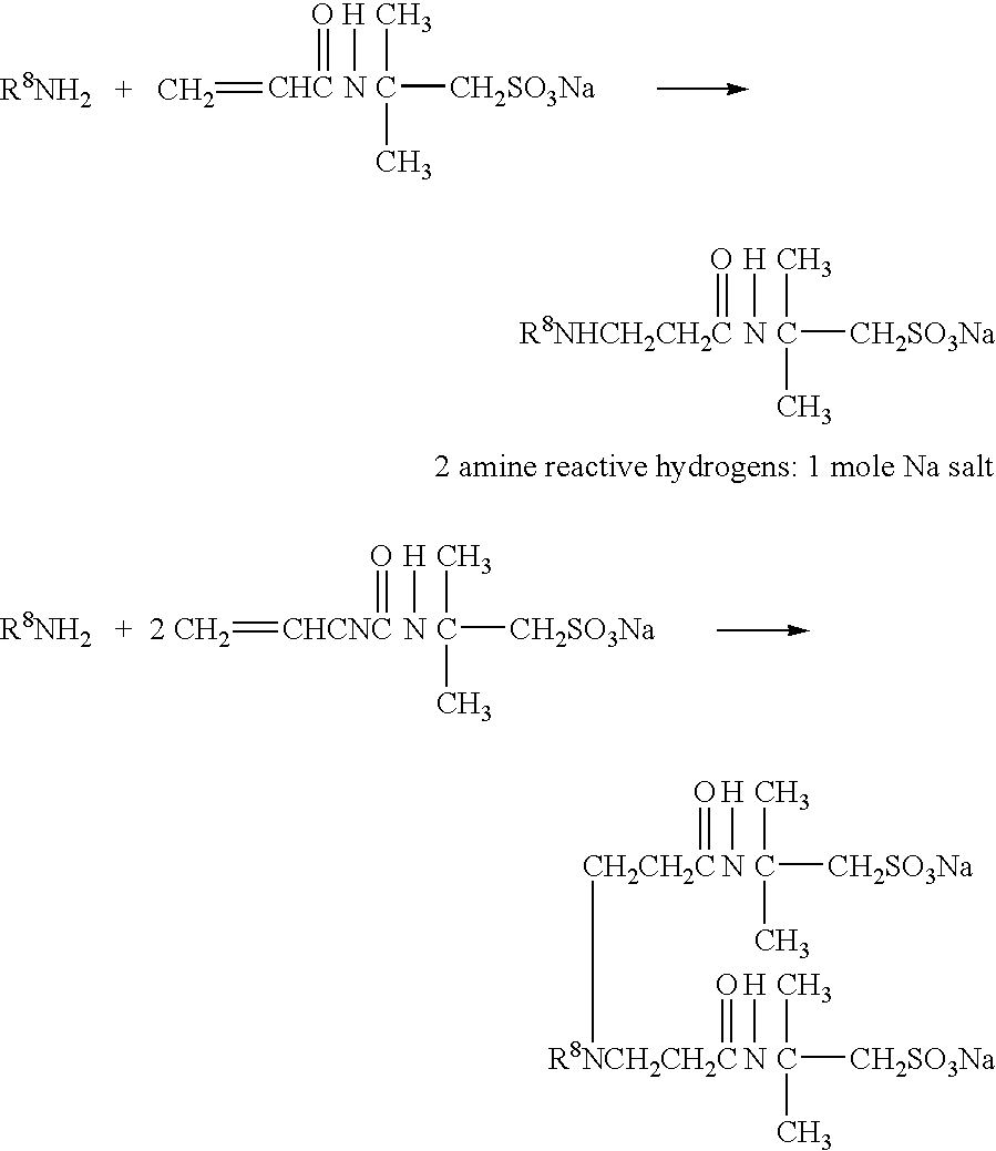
N[H].C([CH2SO3Na])(C)C.[R8NH2   +   CH2]=[CHC]=O.[R8NHCH2CH2C]=O.N[H].C([CH2SO3Na])(C)C.N[H].C([CH2SO3Na])(C)C.[R8NH2   +  2 CH2]=[CHCNC]=O.N[H].C([CH2SO3Na])(C)C.[CH2CH2C](=O)[R8NCH2CH2C]=O.N[H].C([CH2SO3Na])(C)C
